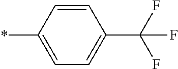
C1=CC(*)=CC=C1C(F)(F)F
